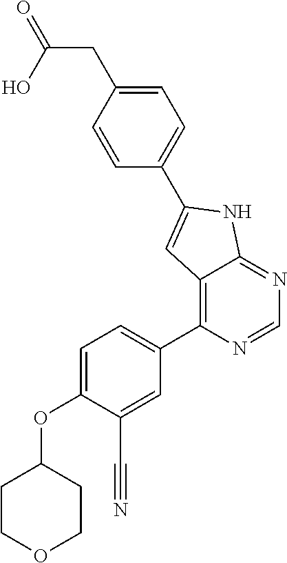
O(C1=CC=C(C2=C3C(=NC=N2)NC(C2=CC=C(CC(=O)O)C=C2)=C3)C=C1C#N)C1CCOCC1
